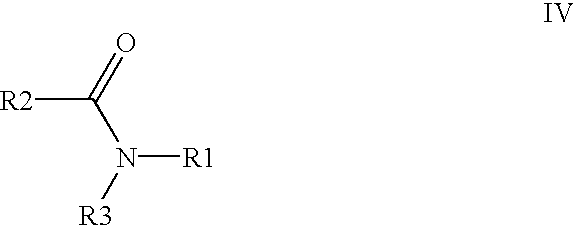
[R3]N(C([R2])=O)[R1]
